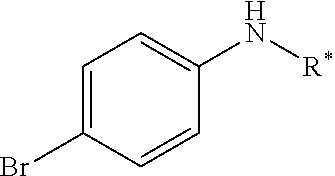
C1=C(Br)C=CC(N[R*])=C1
